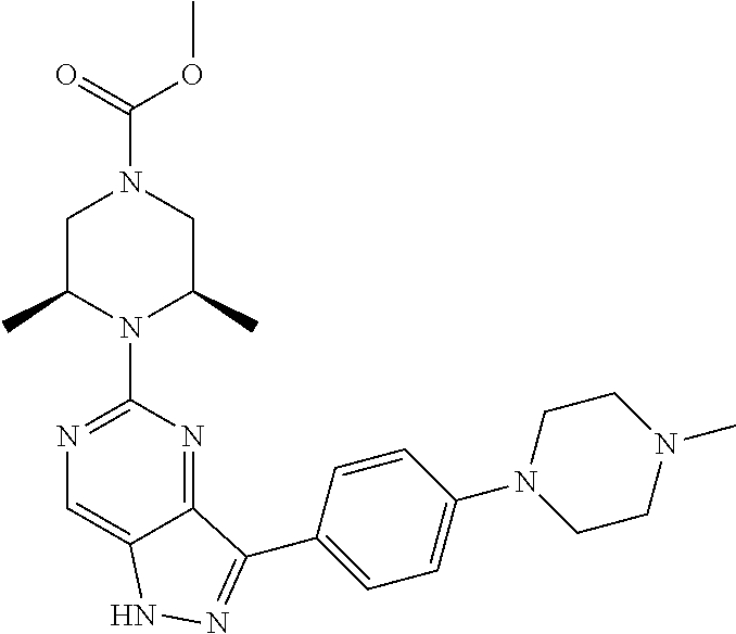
C(N1CC(C)N(C2=NC=C3C(=N2)C(C2=CC=C(N4CCN(C)CC4)C=C2)=NN3)C(C)C1)(=O)OC
